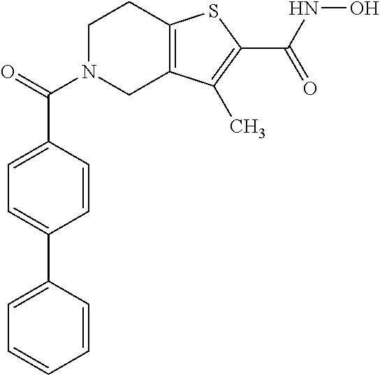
C12=C(SC(C(NO)=O)=C1C)CCN(C(=O)C1=CC=C(C3=CC=CC=C3)C=C1)C2
